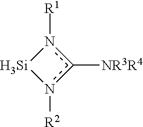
c1([NR3R4])n([R1])[Si]n1[R2]
